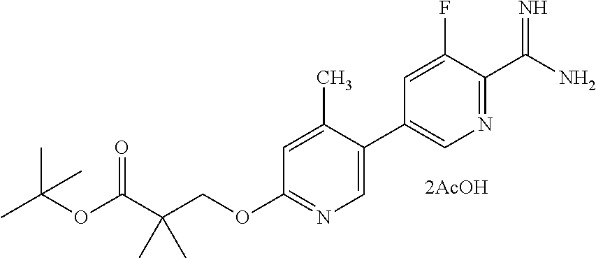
C1=C(C2=CN=C(C(N)=N)C(F)=C2)C(C)=CC(OCC(C(OC(C)(C)C)=O)(C)C)=N1
